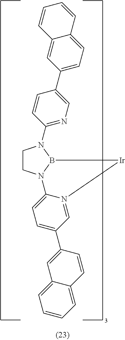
C1CN2B(N1C1=NC=C(C3=CC=C4C(=C3)C=CC=C4)C=C1)[Ir]N1=CC(C3=CC4=CC=CC=C4C=C3)=CC=C21
